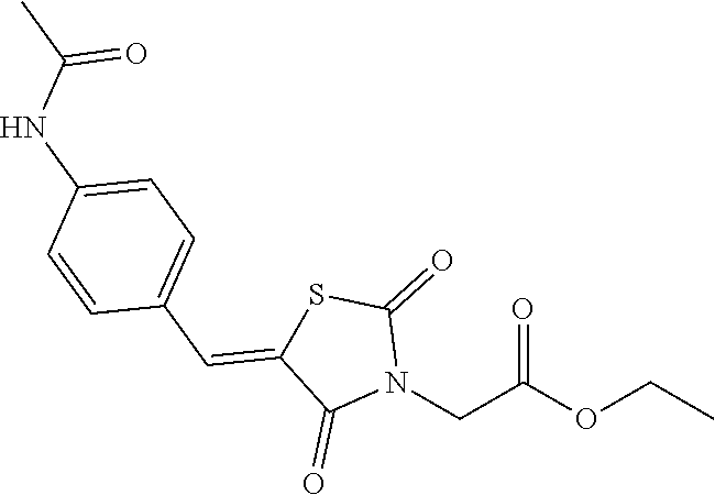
O=C(OCC)CN1C(=O)SC(=CC2=CC=C(NC(C)=O)C=C2)C1=O
